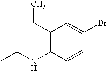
C1(CC)=C(NCC)C=CC(Br)=C1
